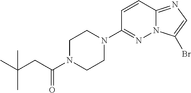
C1N(C(=O)CC(C)(C)C)CCN(C2=NN3C(=NC=C3Br)C=C2)C1
